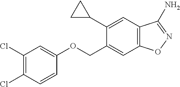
C1(Cl)=C(Cl)C=CC(OCC2=CC3=C(C=C2C2CC2)C(N)=NO3)=C1
